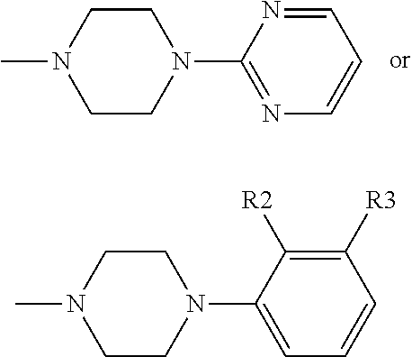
C1CN(C2=NC=CC=N2)CCN1C.C1CN(C2=CC=CC([R3])=C2[R2])CCN1C
